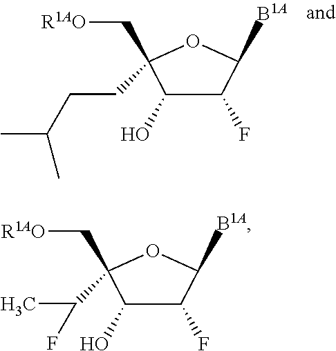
C1(F)C(O)C(C[R1AO])(CCC(C)C)OC1[B1A].C1(F)C(O)C(C[R1AO])(C(C)F)OC1[B1A]
